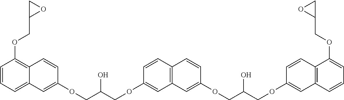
C1=CC=C2C(=C1OCC1OC1)C=CC(OCC(COC1=CC3=C(C=C1)C=CC(OCC(O)COC1=CC4=C(C=C1)C(OCC1CO1)=CC=C4)=C3)O)=C2
